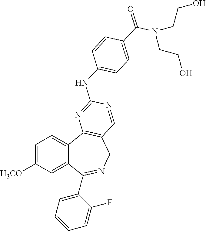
C1=C([H3CO])C=C2C(=C1)C1=C(CN=C2C2=CC=CC=C2F)C=NC(NC2=CC=C(C(=O)N(CCO)CCO)C=C2)=N1
